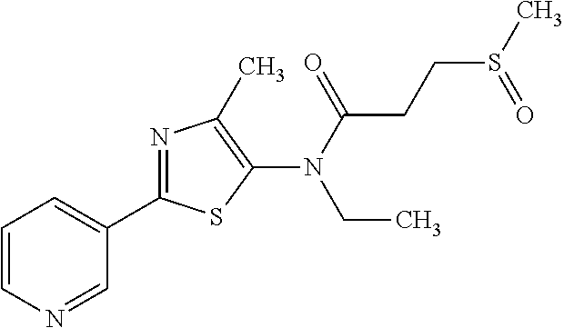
C1=CN=CC(C2=NC(C)=C(N(C(=O)CCS(C)=O)CC)S2)=C1
